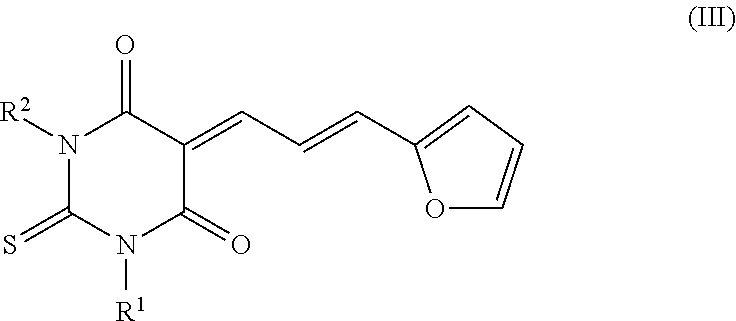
N1([R2])C(=S)N([R1])C(=O)C(=CC=CC2=CC=CO2)C1=O
